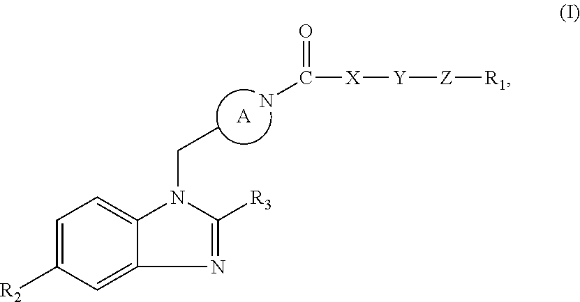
[A].C1=C([R2])C=C2C(=C1)N(CC)C([R3])=N2.NC(=O)[X][Y][Z][R1]
